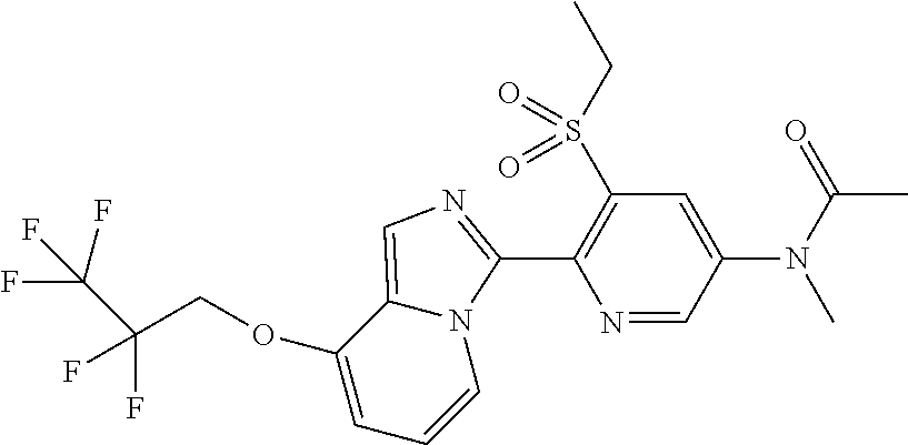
C(COC1=CC=CN2C1=CN=C2C1=C(S(CC)(=O)=O)C=C(N(C)C(C)=O)C=N1)(F)(F)C(F)(F)F
